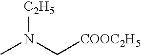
CN(C[COOC2H5])[C2H5]
